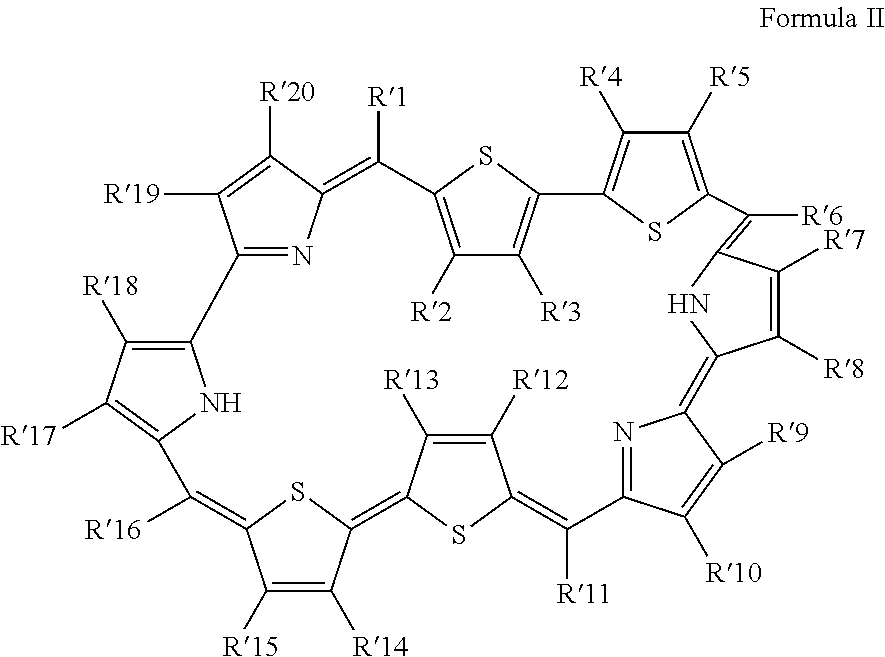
[R1]C1=C2N=C(C([R19])=C2[R20])C2=C([R18])C([R17])=C(N2)C([R16])=C2C([R15])=C([R14])C(=C3C([R13])=C([R12])C(=C([R11])C4=NC(=C5C([R8])=C([R7])C(=C([R6])C6=C([R5])C([R4])=C(C7=C([R3])C([R2])=C1S7)S6)N5)C([R9])=C4[R10])S3)S2
